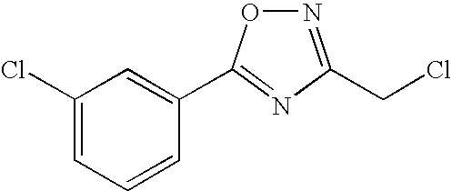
C1(Cl)=CC=CC(C2=NC(CCl)=NO2)=C1
